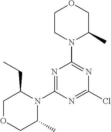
N1=C(N2C(CC)COCC2C)N=C(Cl)N=C1N1C(C)COCC1
